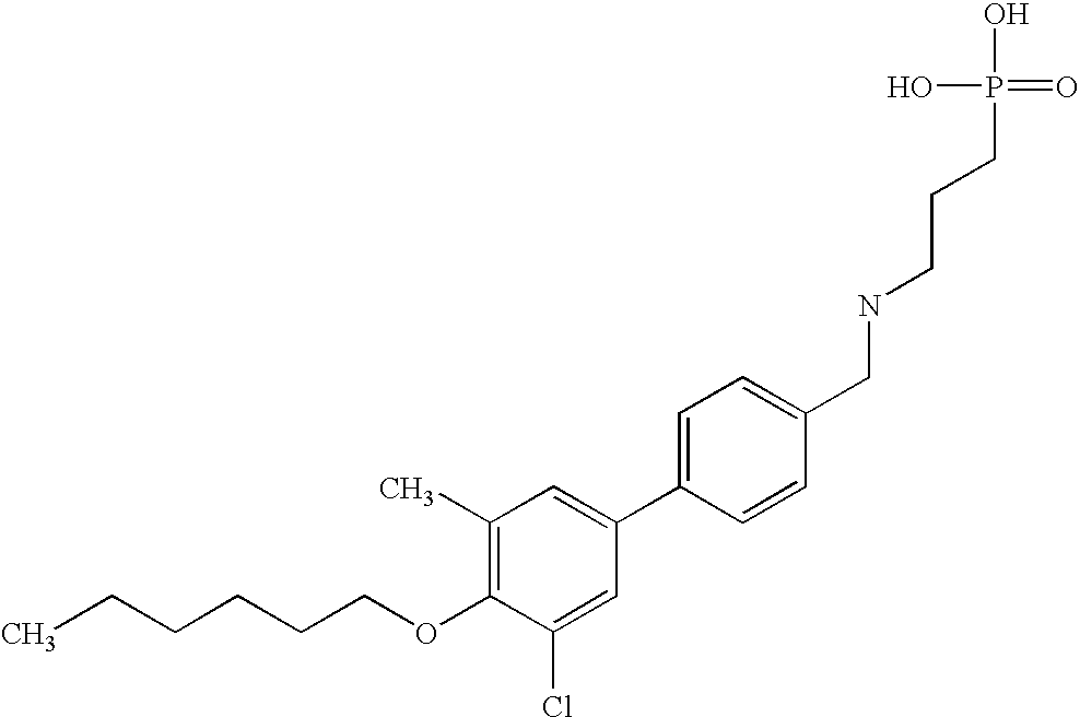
C(CCCOC1=C(C)C=C(C2=CC=C(CNCCCP(O)(O)=O)C=C2)C=C1Cl)CC
